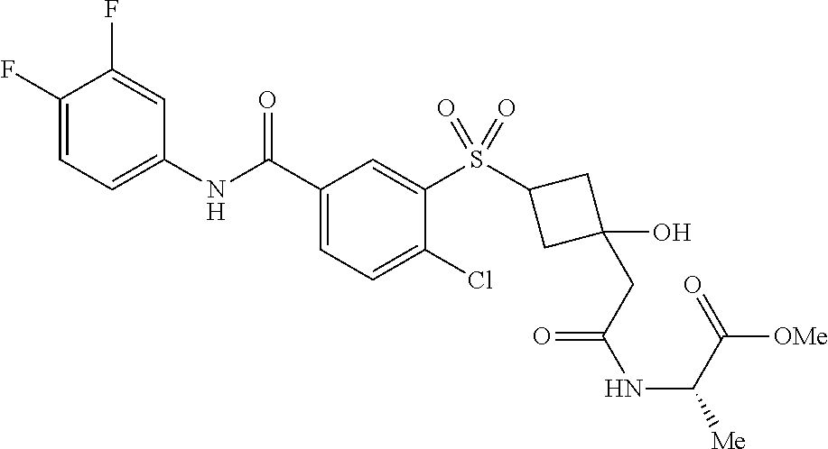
C1(F)=CC=C(NC(C2=CC=C(Cl)C(S(=O)(=O)C3CC(O)(CC(NC(C([OMe])=O)[Me])=O)C3)=C2)=O)C=C1F
